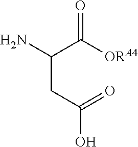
NC(C([ORA4])=O)CC(O)=O
